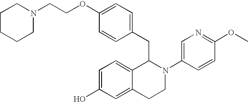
C1=C(OCCN2CCCCC2)C=CC(CC2C3=CC=C(O)C=C3CCN2C2=CN=C(OC)C=C2)=C1
